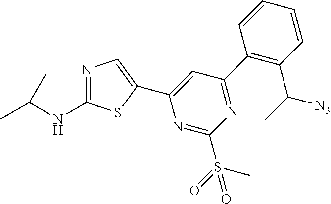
N1=C(NC(C)C)SC(C2=CC(C3=C(C(C)[N3])C=CC=C3)=NC(S(C)(=O)=O)=N2)=C1
